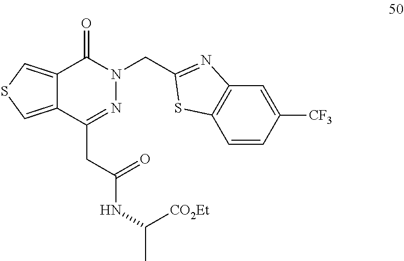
C12=CSC=C1C(CC(NC(C)[CO2Et])=O)=NN(CC1=NC3=C(C=CC([CF3])=C3)S1)C2=O
